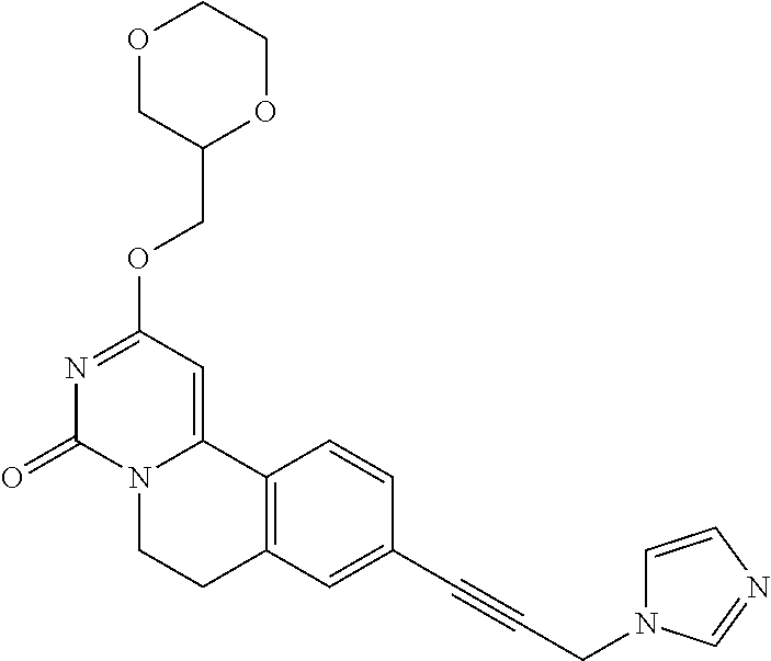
O1CC(COC2=NC(=O)N3C(=C2)C2=C(CC3)C=C(C#CCN3C=CN=C3)C=C2)OCC1
